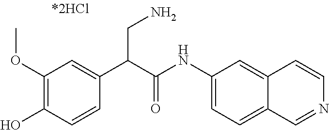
OC1=C(OC)C=C(C(C(NC2=CC=C3C(=C2)C=CN=C3)=O)CN)C=C1
